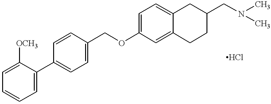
O(C1=CC=C2C(=C1)CCC(CN(C)C)C2)CC1=CC=C(C2=CC=CC=C2[OCH3])C=C1
